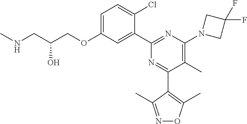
C1=C(OCC(CNC)O)C=C(C2=NC(N3CC(F)(F)C3)=C(C)C(C3=C(C)ON=C3C)=N2)C(Cl)=C1
